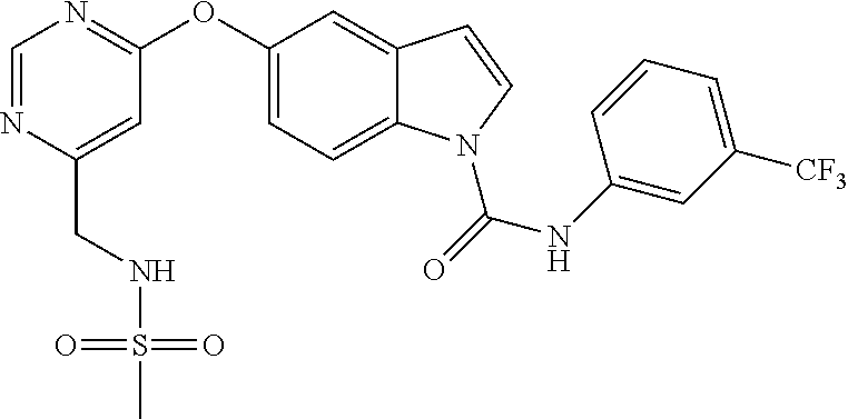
C1=NC(CNS(C)(=O)=O)=CC(OC2=CC=C3C(=C2)C=CN3C(=O)NC2=CC([CF3])=CC=C2)=N1
